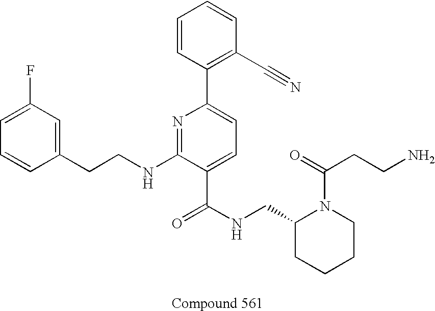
C1=CC(CCNC2=NC(C3=C(C#N)C=CC=C3)=CC=C2C(NCC2CCCCN2C(CCN)=O)=O)=CC(F)=C1
